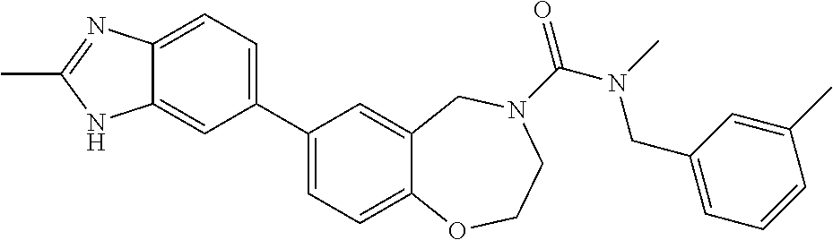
C1(C2=CC=C3C(=C2)NC(C)=N3)=CC=C2C(=C1)CN(C(N(CC1=CC=CC(C)=C1)C)=O)CCO2
